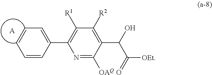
C1=CC(C2=C([R1])C([R2])=C(C(O)C(=O)[OEt])C([OAQ])=N2)=CC=C1.[A]
